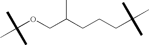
C(OCC(CCCC(C)(C)C)C)(C)(C)C
